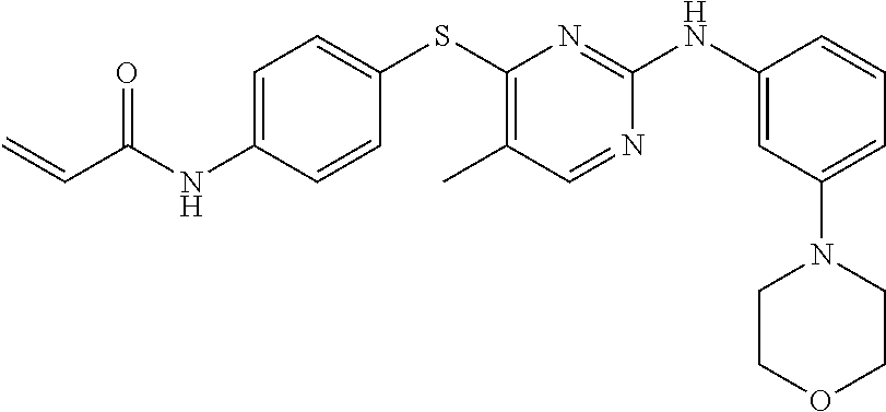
C1=C(NC(C=C)=O)C=CC(SC2=C(C)C=NC(NC3=CC(N4CCOCC4)=CC=C3)=N2)=C1
